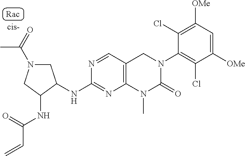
N1=CC2=C(N=C1NC1CN(C(=O)C)CC1NC(C=C)=O)N(C)C(=O)N(C1=C(Cl)C([OMe])=CC([OMe])=C1Cl)C2
